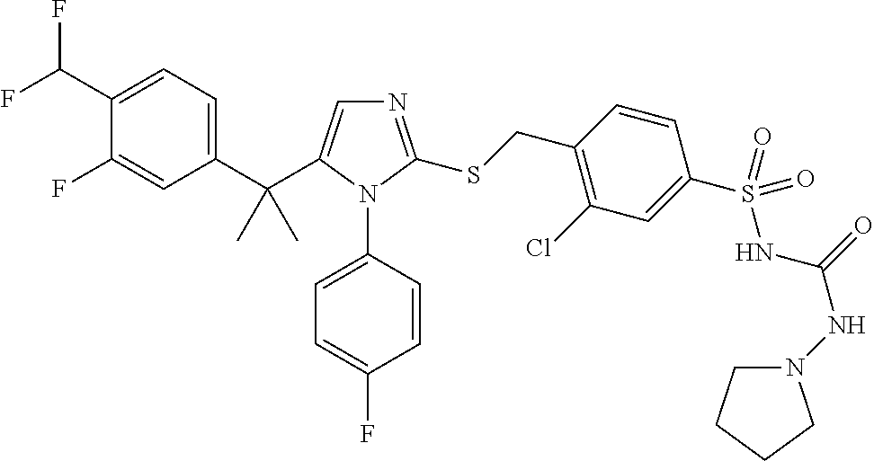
C1(C(C)(C)C2=CN=C(SCC3=C(Cl)C=C(S(NC(NN4CCCC4)=O)(=O)=O)C=C3)N2C2=CC=C(F)C=C2)=CC=C(C(F)F)C(F)=C1
